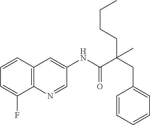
C12=C(N=CC(NC(C(CC3=CC=CC=C3)(CCCC)C)=O)=C1)C(F)=CC=C2
